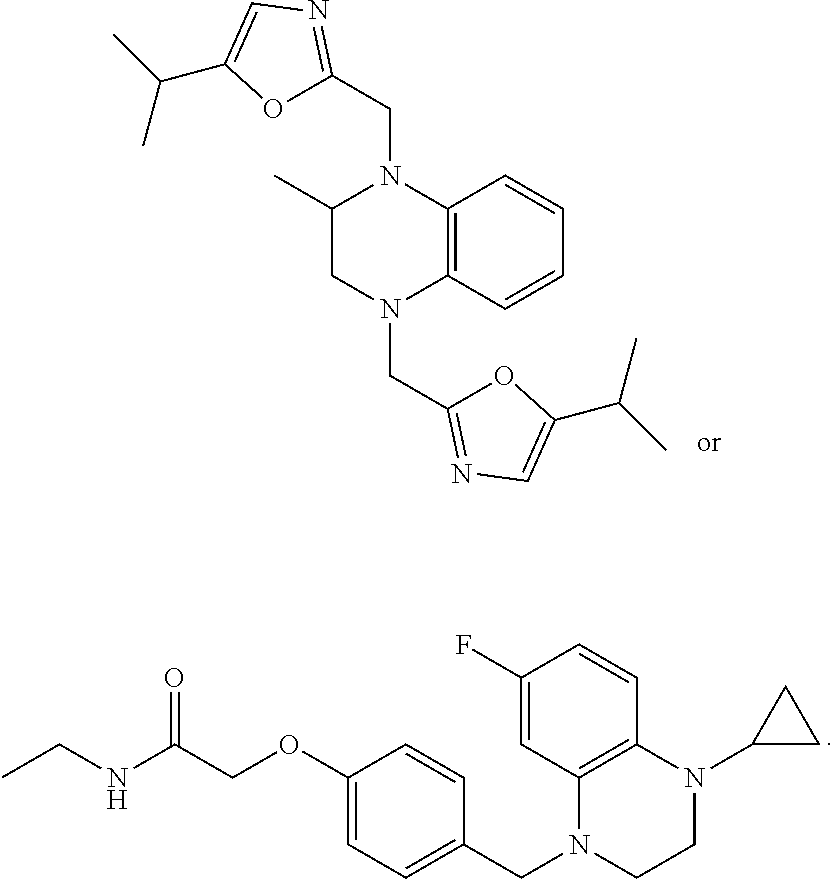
C1(C)CN(CC2=NC=C(C(C)C)O2)C2=C(N1CC1=NC=C(C(C)C)O1)C=CC=C2.C1(OCC(NCC)=O)=CC=C(CN2CCN(C3CC3)C3=C2C=C(F)C=C3)C=C1
